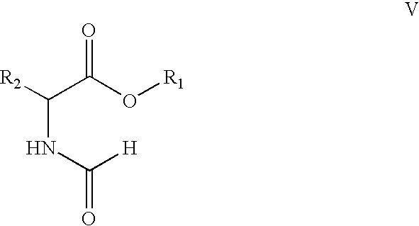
[R2]C(C(O[R1])=O)NC([H])=O
